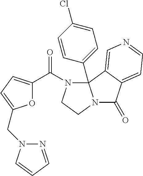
O1C(C(N2CCN3C(=O)C4=CC=NC=C4C23C2=CC=C(Cl)C=C2)=O)=CC=C1CN1N=CC=C1
